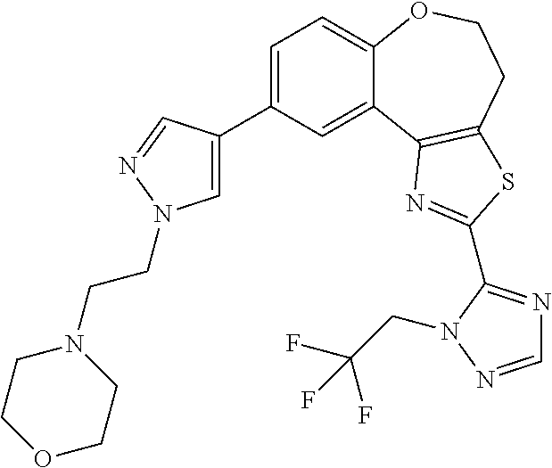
C1=C(C2=CN(CCN3CCOCC3)N=C2)C=C2C(=C1)OCCC1=C2N=C(C2=NC=NN2CC(F)(F)F)S1
